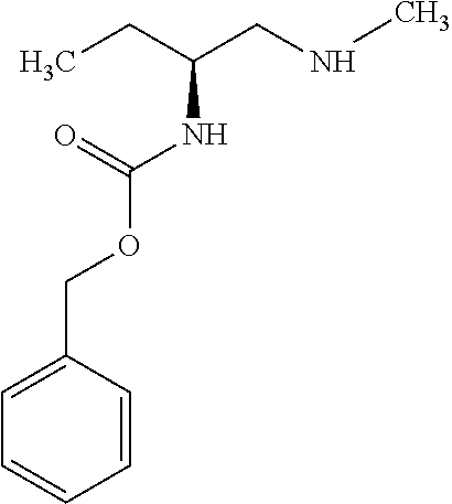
C1=CC(COC(NC(CNC)CC)=O)=CC=C1
